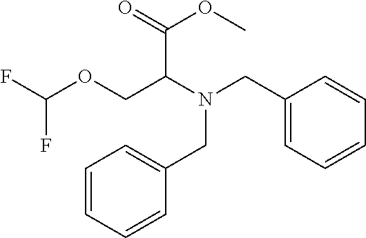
C(C(N(CC1=CC=CC=C1)CC1=CC=CC=C1)COC(F)F)(=O)OC
